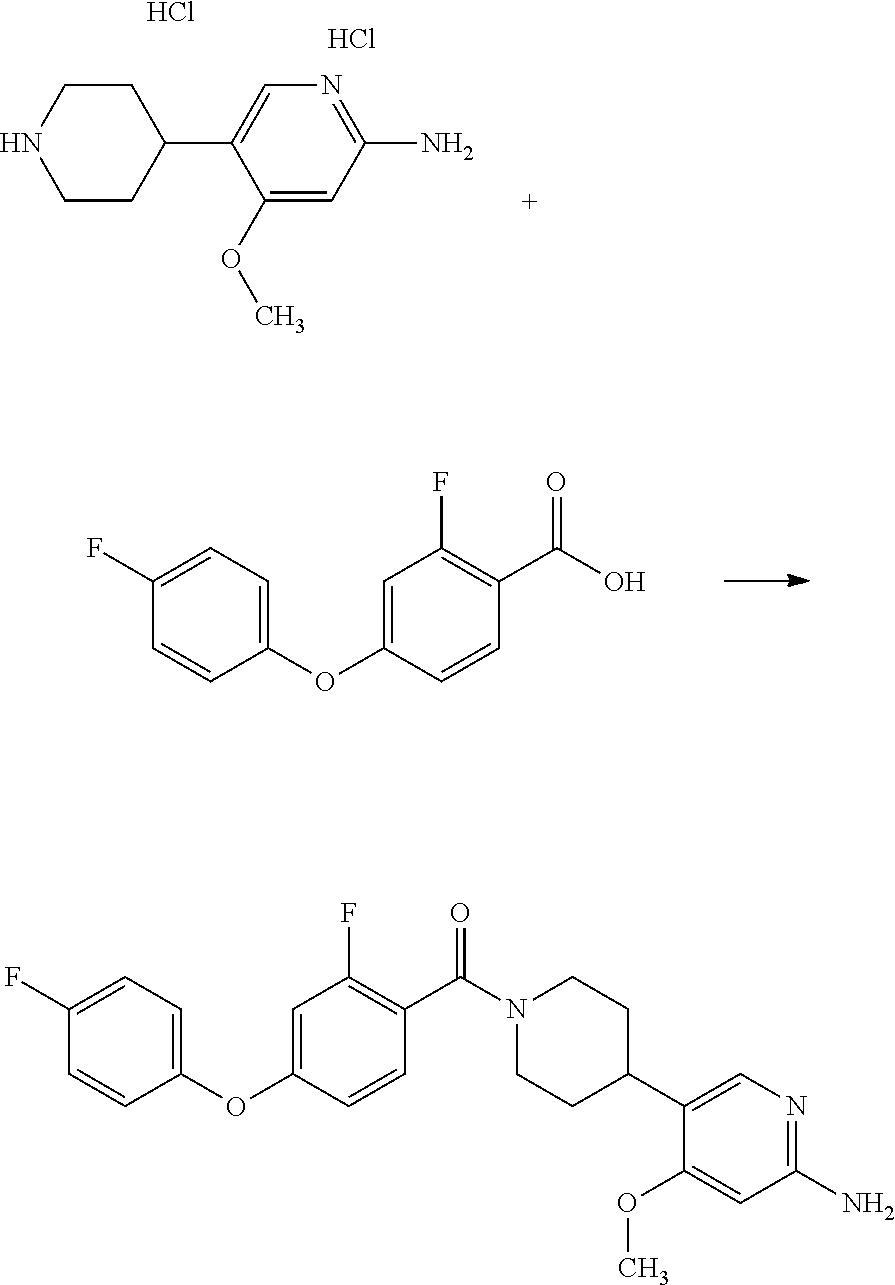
O(C)C1=CC(N)=NC=C1C1CCNCC1.Cl.Cl.C1(C(=O)O)=C(F)C=C(OC2=CC=C(F)C=C2)C=C1.O(C)C1=CC(N)=NC=C1C1CCN(C(C2=C(F)C=C(OC3=CC=C(F)C=C3)C=C2)=O)CC1
